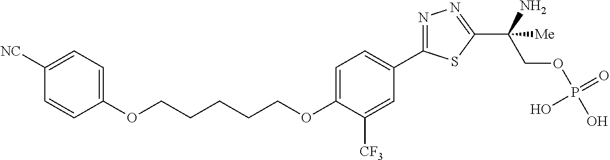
C(CCCCOC1=CC=C(C2=NN=C(C(COP(O)(=O)O)(N)[Me])S2)C=C1[CF3])OC1=CC=C([NC])C=C1
